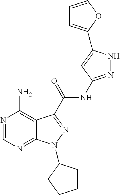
N1=CN=C2C(=C1N)C(C(=O)NC1=NNC(C3=CC=CO3)=C1)=NN2C1CCCC1
